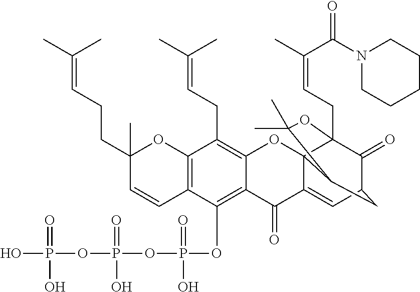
C12=C(OP(=O)(O)OP(OP(O)(=O)O)(=O)O)C3=C(C(CC=C(C)C)=C1OC14C(=CC5C(=O)C1(CC=C(C)C(=O)N1CCCCC1)OC(C)(C)C4C5)C2=O)OC(C)(CCC=C(C)C)C=C3
